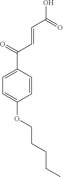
C1=C(C(=O)C=CC(O)=O)C=CC(OCCCCC)=C1
